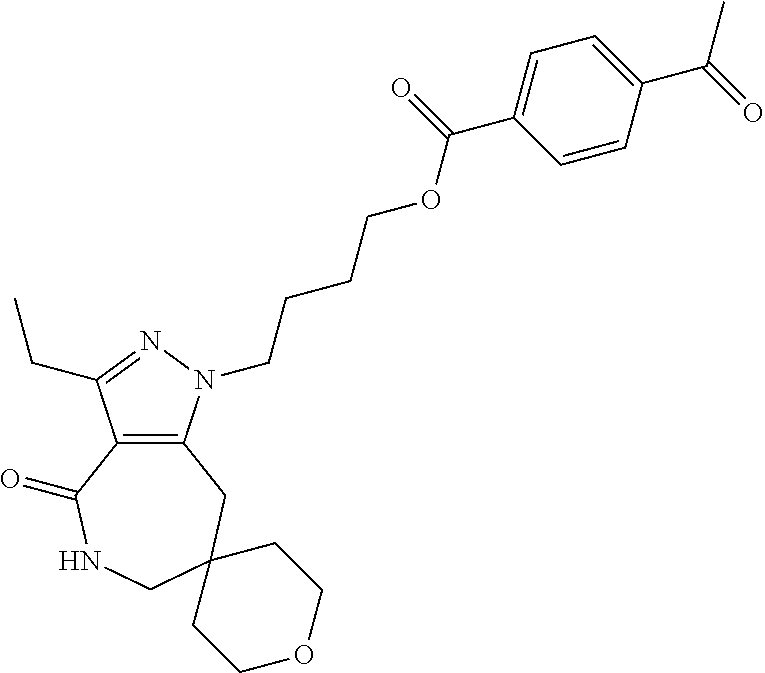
C12=C(CC3(CNC1=O)CCOCC3)N(CCCCOC(C1=CC=C(C(=O)C)C=C1)=O)N=C2CC
